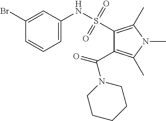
C1(S(NC2=CC=CC(Br)=C2)(=O)=O)=C(C)N(C)C(C)=C1C(N1CCCCC1)=O
